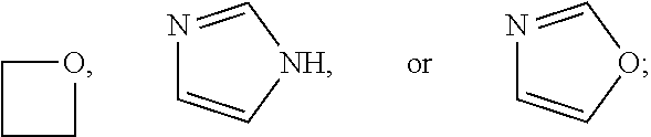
C1CCO1.N1=C[NH]C=C1.N1=COC=C1
